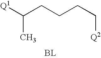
[Q1]C(CCCC[Q2])C
